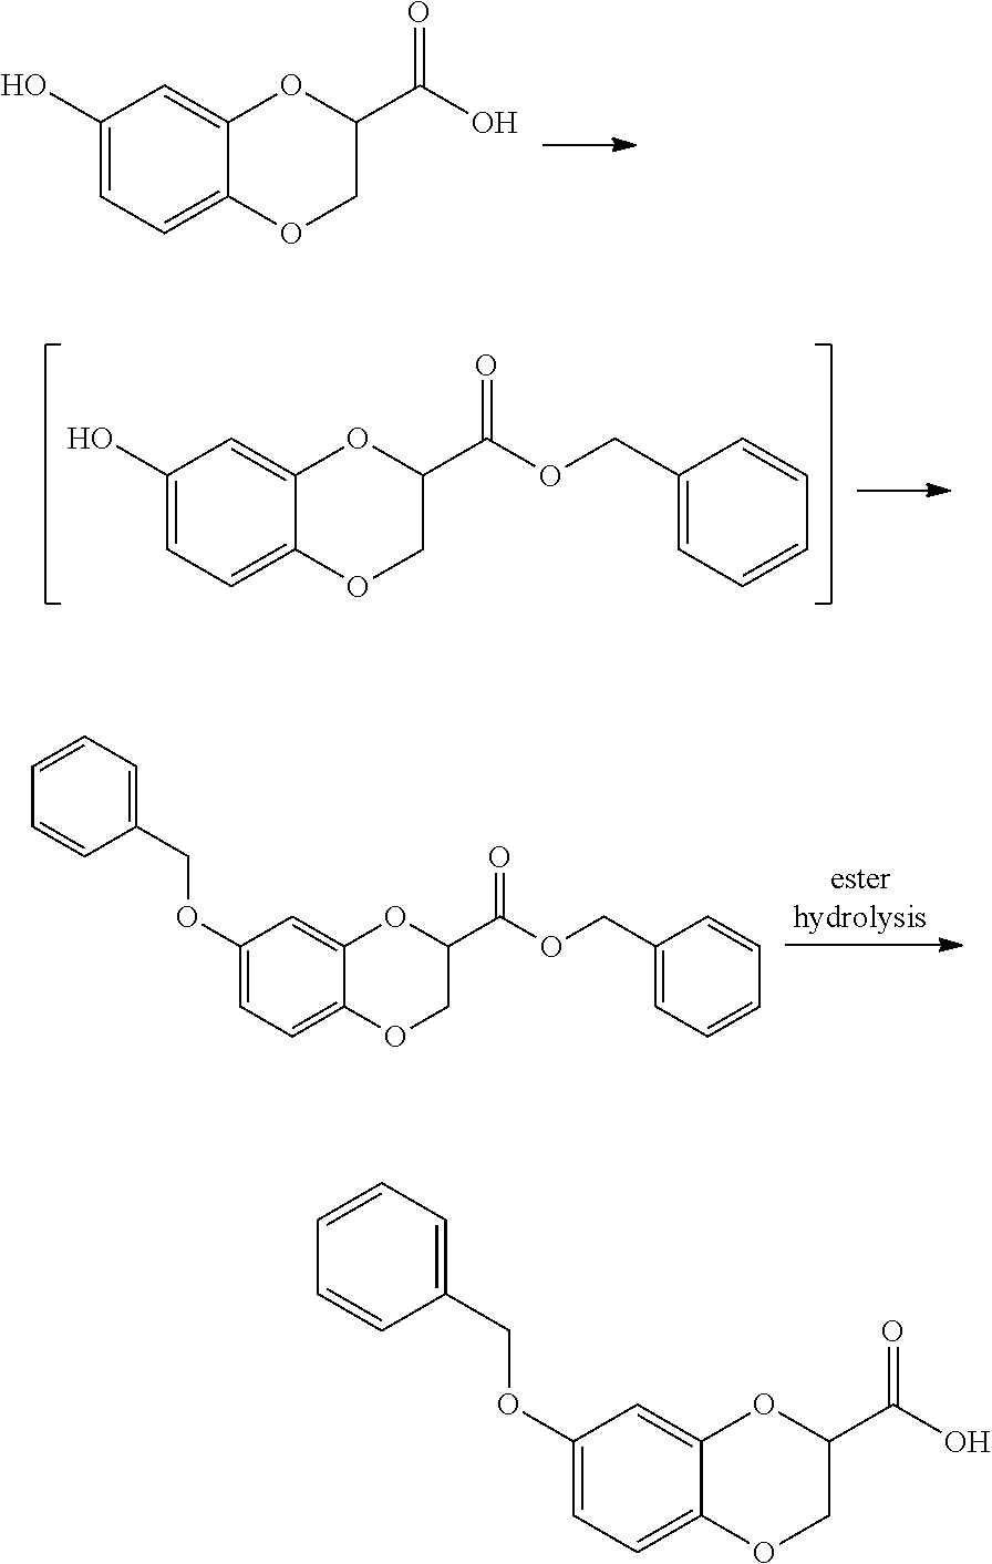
C1(O)=CC=C2C(=C1)OC(C(O)=O)CO2.C1(O)=CC=C2C(=C1)OC(C(OCC1=CC=CC=C1)=O)CO2.C1=CC=C(COC2=CC=C3C(=C2)OC(C(=O)OCC2=CC=CC=C2)CO3)C=C1.C1=CC=C(COC2=CC=C3C(=C2)OC(C(=O)O)CO3)C=C1
